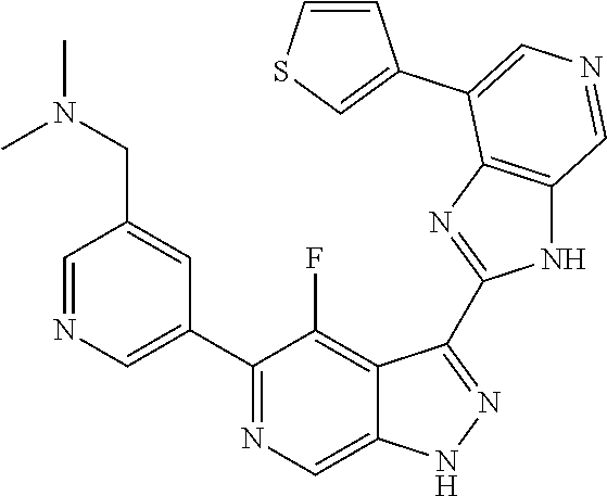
C1(C2=CN=CC(CN(C)C)=C2)=NC=C2C(=C1F)C(C1=NC3=C(N1)C=NC=C3C1=CSC=C1)=NN2
